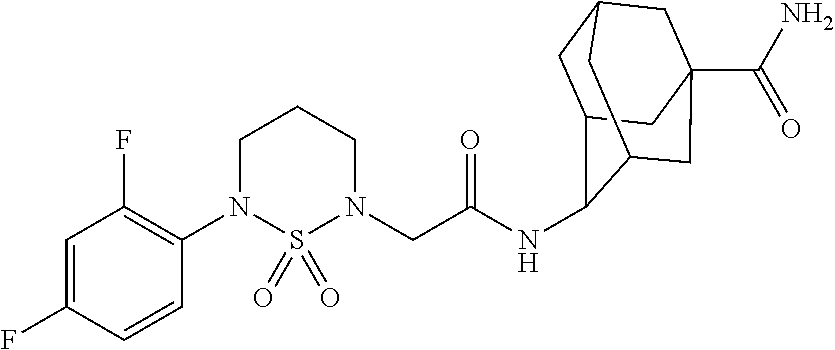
C1(N2CCCN(CC(=O)NC3C4CC5CC(C(N)=O)(CC3C5)C4)S2(=O)=O)=C(F)C=C(F)C=C1
